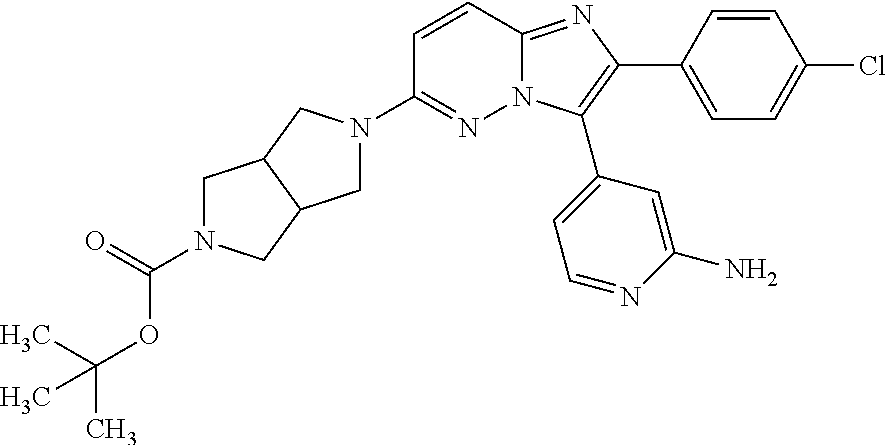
N1=C(N2CC3C(C2)CN(C(OC(C)(C)C)=O)C3)C=CC2=NC(C3=CC=C(Cl)C=C3)=C(C3=CC=NC(N)=C3)N12
